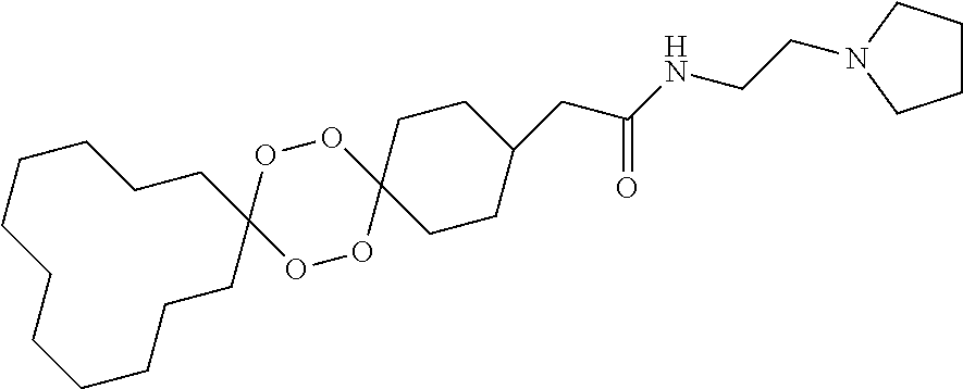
O1OC2(OOC13CCCCCCCCCCC3)CCC(CC(NCCN1CCCC1)=O)CC2
